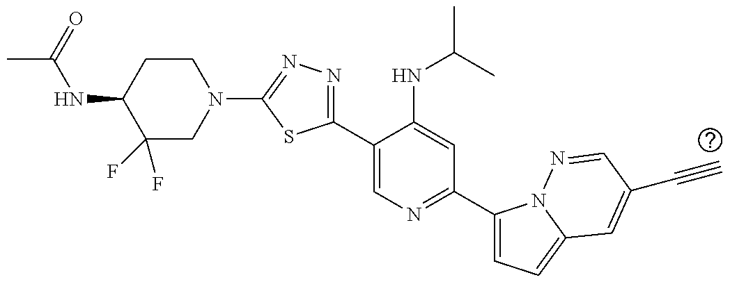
C1(F)(F)CN(C2=NN=C(C3=CN=C(C4=CC=C5N4N=CC(C#C)=C5)C=C3NC(C)C)S2)CCC1NC(C)=O
